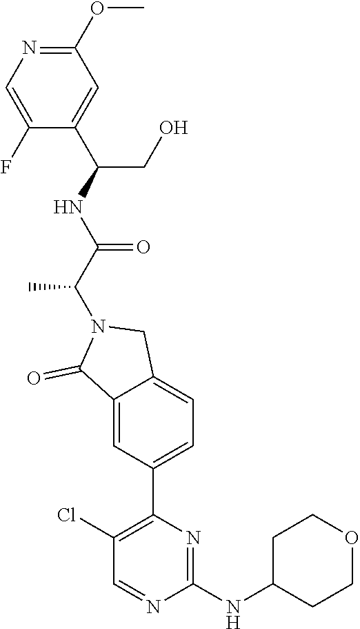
C1(NC2CCOCC2)=NC(C2=CC=C3C(=C2)C(=O)N(C(C(NC(CO)C2=CC(OC)=NC=C2F)=O)C)C3)=C(Cl)C=N1
